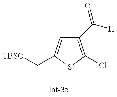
C1(C([H])=O)=C(Cl)SC(C[TBSO])=C1
